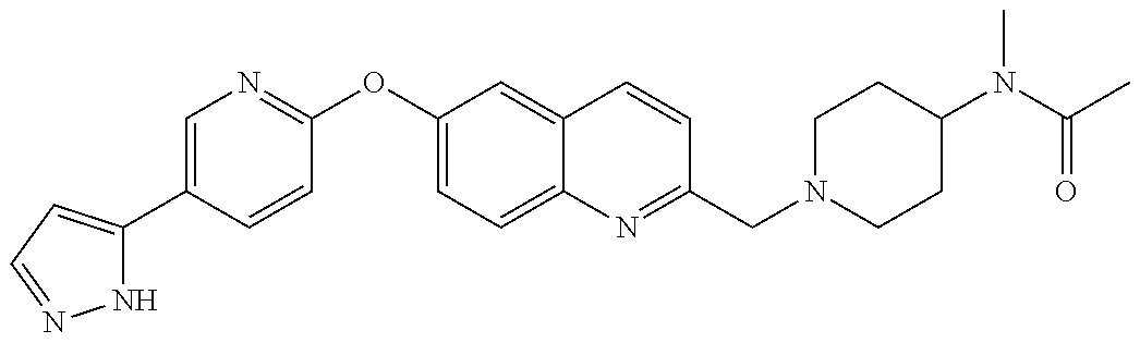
N1C(C2=CN=C(OC3=CC=C4C(=C3)C=CC(CN3CCC(N(C(C)=O)C)CC3)=N4)C=C2)=CC=N1
